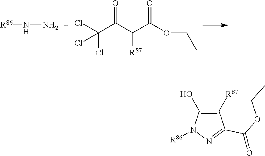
[R86]NN.C(C(C(C(OCC)=O)[R87])=O)(Cl)(Cl)Cl.C1([R87])=C(O)N([R86])N=C1C(OCC)=O
